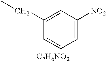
C1=C(CC)C=CC=C1[NO2].[C7H6NO2]
